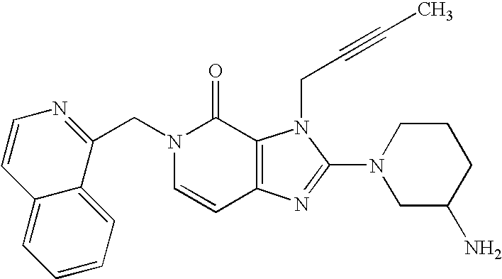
C(N1C=CC2=C(C1=O)N(CC#CC)C(N1CC(N)CCC1)=N2)C1=NC=CC2=CC=CC=C12
